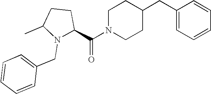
C(N1CCC(CC2=CC=CC=C2)CC1)(=O)C1CCC(C)N1CC1=CC=CC=C1
